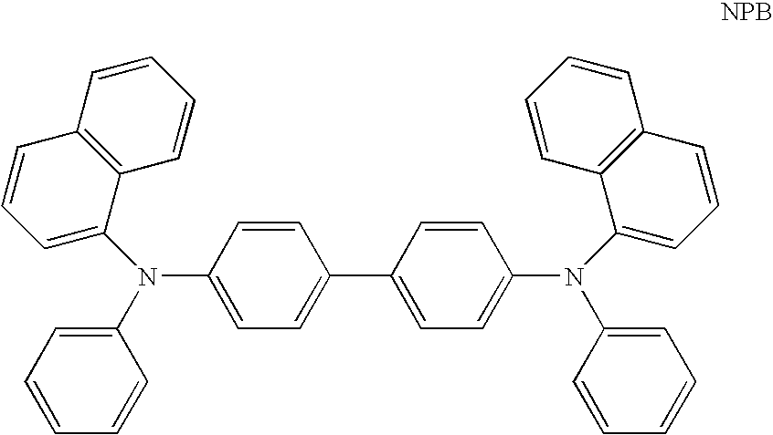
C1=C(N(C2=CC=C(C3=CC=C(N(C4=CC=CC5=C4C=CC=C5)C4=CC=CC=C4)C=C3)C=C2)C2=CC=CC=C2)C2=C(C=C1)C=CC=C2
